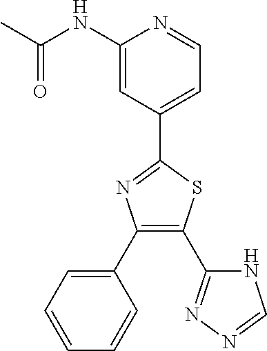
C1(NC(C)=O)=CC(C2=NC(C3=CC=CC=C3)=C(C3=NN=CN3)S2)=CC=N1
